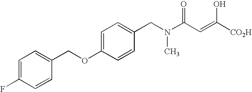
C1=C(F)C=CC(COC2=CC=C(CN(C)C(C=C([CO2H])O)=O)C=C2)=C1
